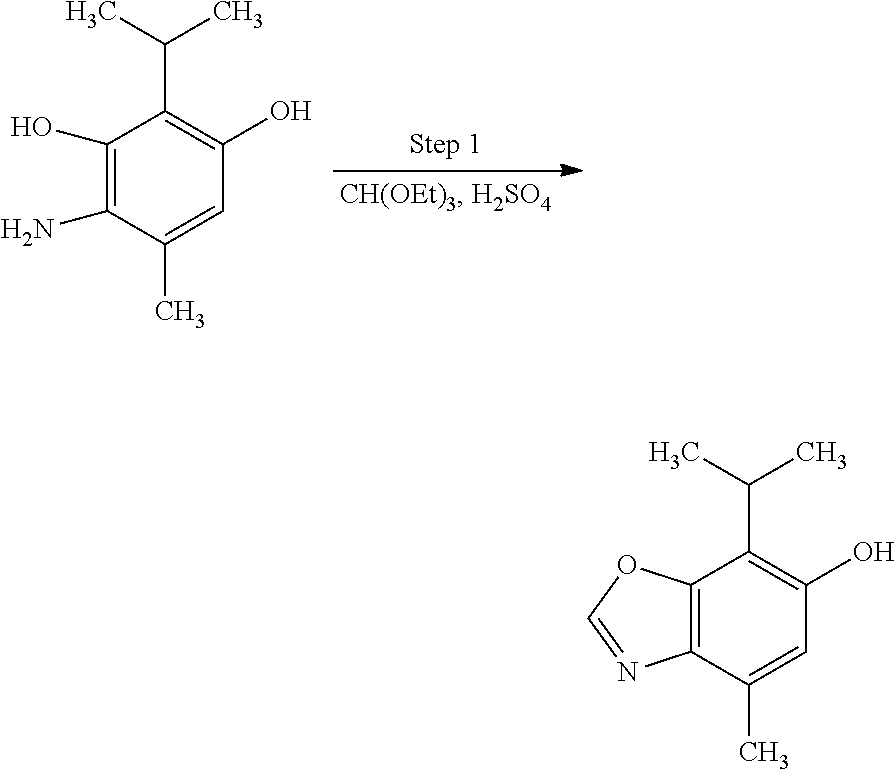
C1(O)=C(N)C(C)=CC(O)=C1C(C)C.C12=C(C(C)=CC(O)=C1C(C)C)N=CO2
